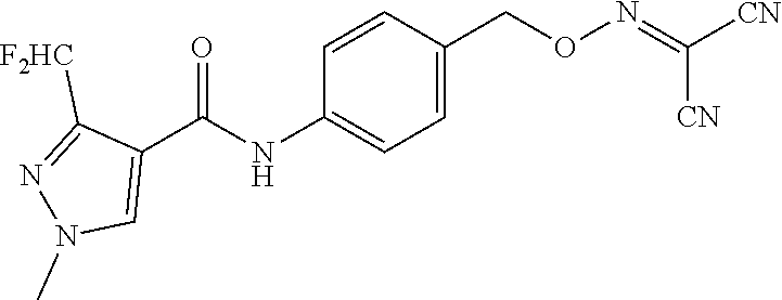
C1(C(NC2=CC=C(CON=C([CN])[CN])C=C2)=O)=CN(C)N=C1[F2HC]
